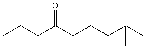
C(CC(CCCC(C)C)=O)C
